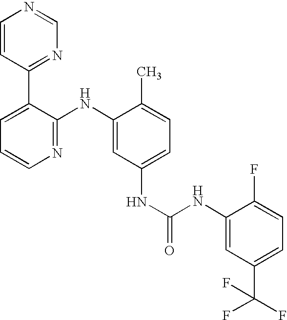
C1=CC(C2=CC=CN=C2NC2=CC(NC(NC3=CC(C(F)(F)F)=CC=C3F)=O)=CC=C2C)=NC=N1
